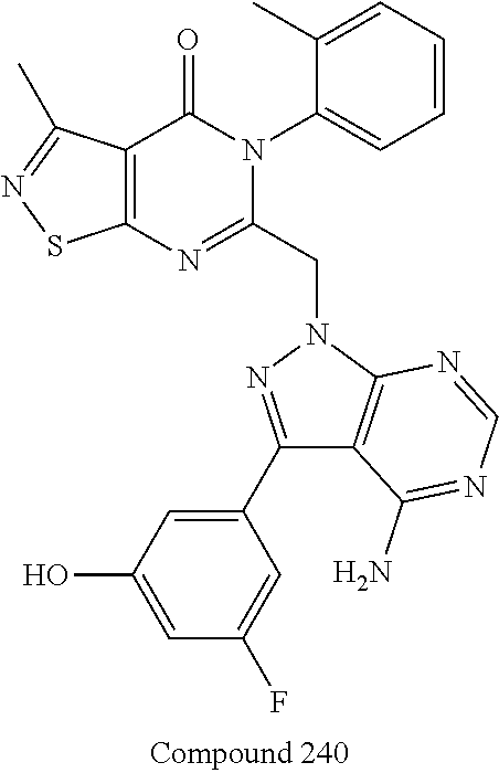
C12=C(C(=O)N(C3=CC=CC=C3C)C(CN3N=C(C4=CC(O)=CC(F)=C4)C4=C3N=CN=C4N)=N1)C(C)=NS2
